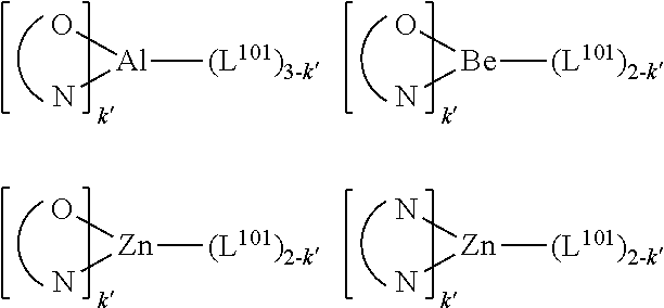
[Be]([(L101)2-k])(N)O.[Al]([(L101)3-k])(N)O.[Zn]([(L101)2-k])(N)O.[Zn]([(L101)2-k])(N)N
